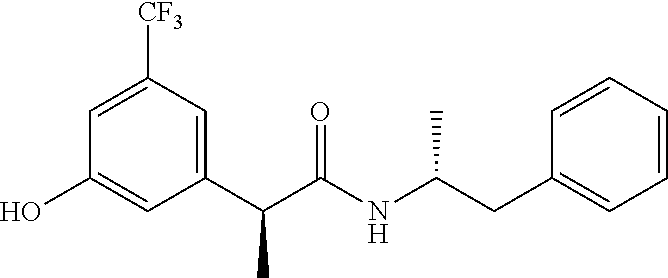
C1=C([CF3])C=C(C(C(NC(CC2=CC=CC=C2)C)=O)C)C=C1O
